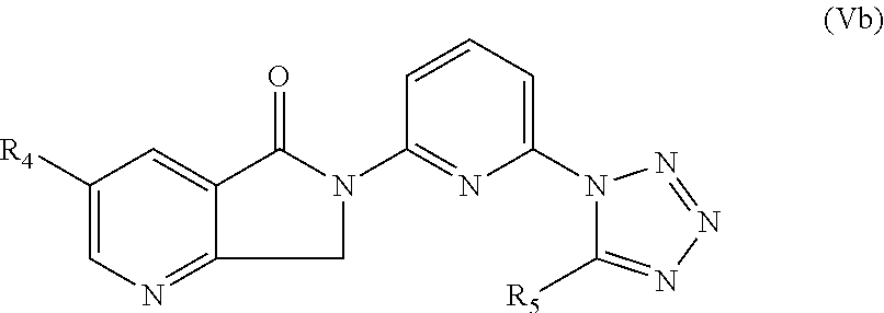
C1([R4])=CN=C2C(=C1)C(=O)N(C1=NC(N3C([R5])=NN=N3)=CC=C1)C2
